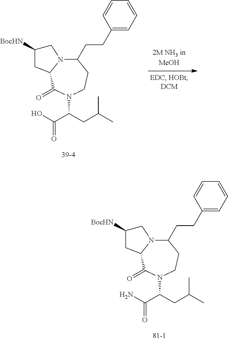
NC(C(CC(C)C)N1C(=O)C2N(C(CCC3=CC=CC=C3)CC1)CC([BocHN])C2)=O.OC(C(CC(C)C)N1C(=O)C2N(C(CCC3=CC=CC=C3)CC1)CC([BocHN])C2)=O
